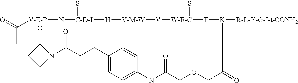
[V-E-P](N[C-D-I]1SS[W-E-C](F[K]([R-L-Y-G-I-t-CONH2])C(COCC(NC2=CC=C(CCC(N3C(=O)CC3)=O)C=C2)=O)=O)[V][V-M-W][H]1)C(=O)C
